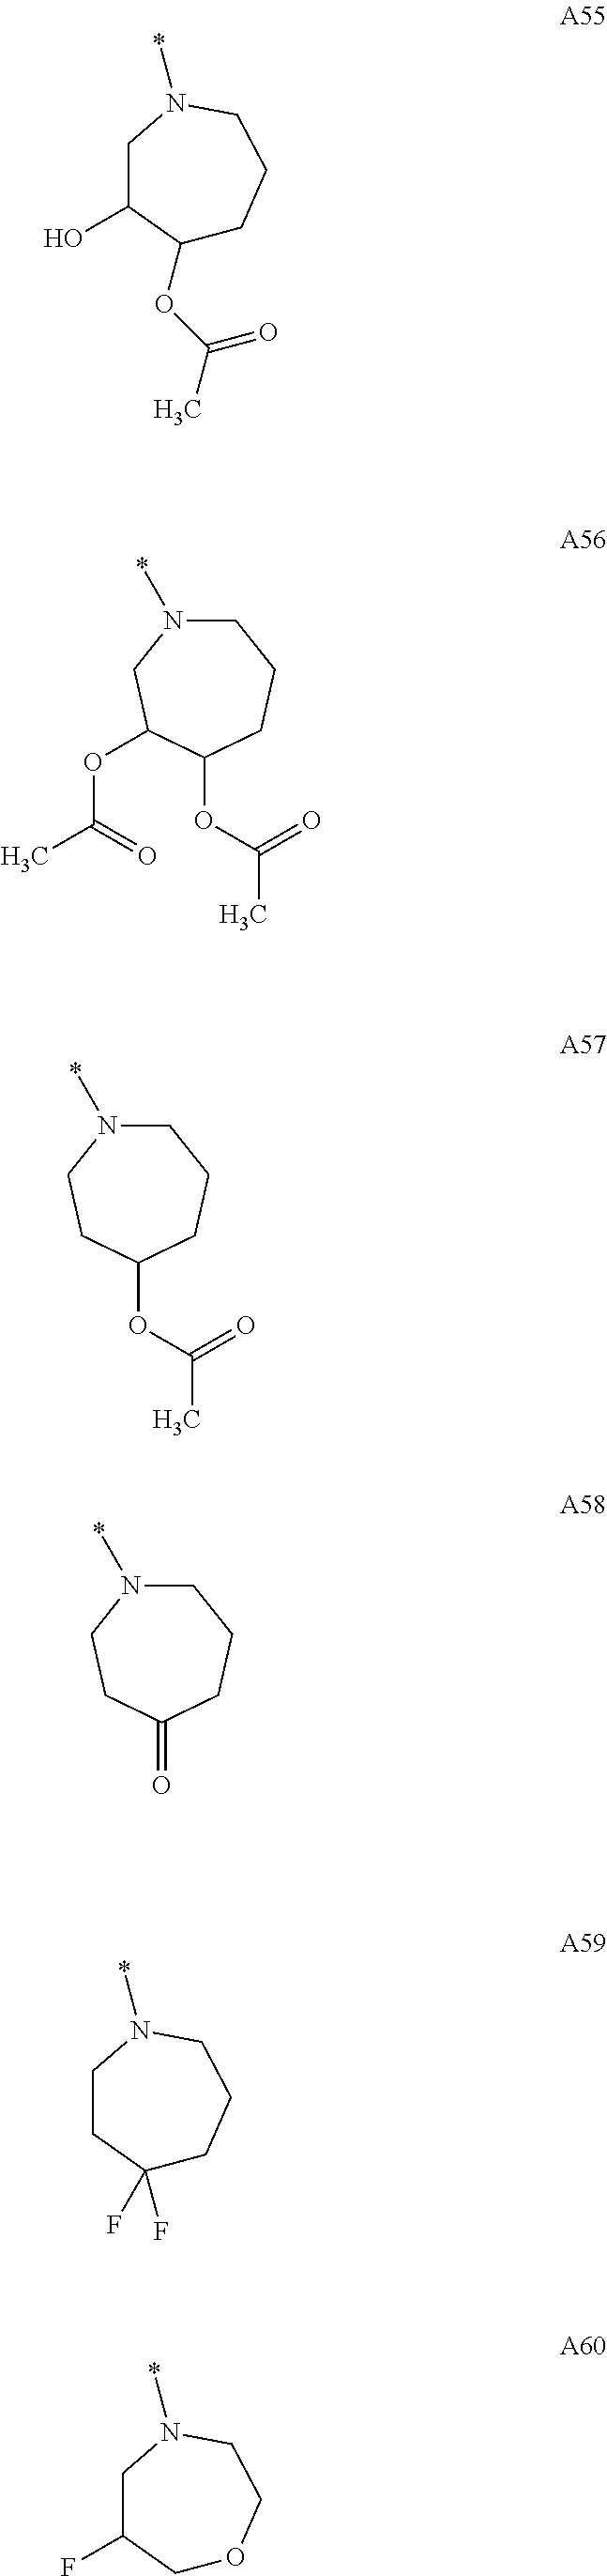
C1(OC(=O)C)CCCN(*)CC1O.C1(F)(F)CCCN(*)CC1.C1OCCN(*)CC1F.O(C(=O)C)C1C(OC(=O)C)CN(*)CCC1.O(C(=O)C)C1CCN(*)CCC1.O=C1CCN(*)CCC1
